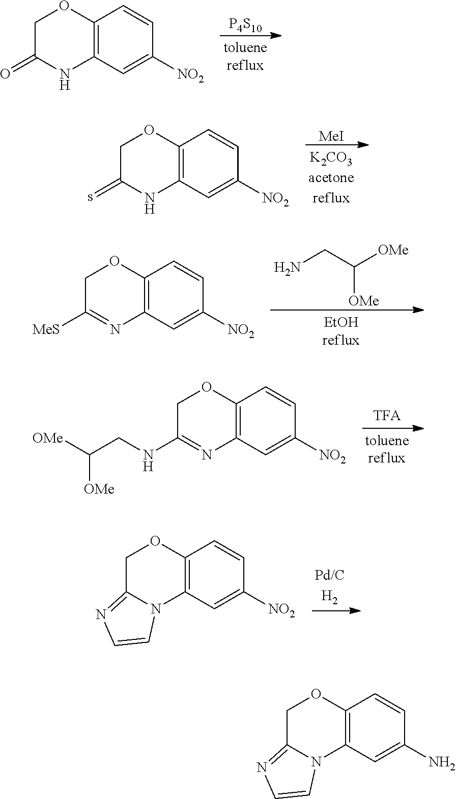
[P4S10].C12=C(C=C([NO2])C=C1)NC(=O)CO2.[MeI].C12=C(C=C([NO2])C=C1)NC(=s)CO2.[OMe]C(CN)[OMe].C12=C(C=C([NO2])C=C1)N=C([MeS])CO2.C12=C(C=C([NO2])C=C1)N=C(NCC([OMe])[OMe])CO2.C12=C(C=C([NO2])C=C1)N1C(=NC=C1)CO2.C12=C(C=C(N)C=C1)N1C(=NC=C1)CO2
